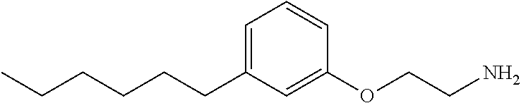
C(CCC1=CC=CC(OCCN)=C1)CCC
